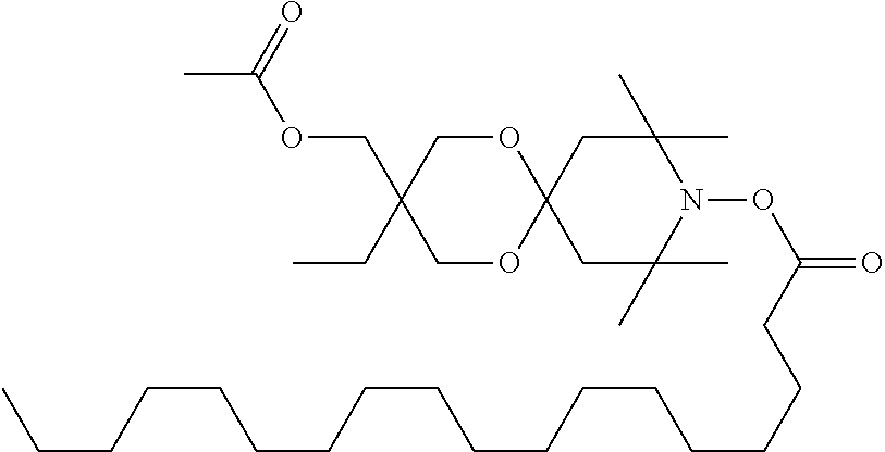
CC(OCC1(CC)COC2(OC1)CC(C)(C)N(OC(=O)CCCCCCCCCCCCCCCCC)C(C)(C)C2)=O
